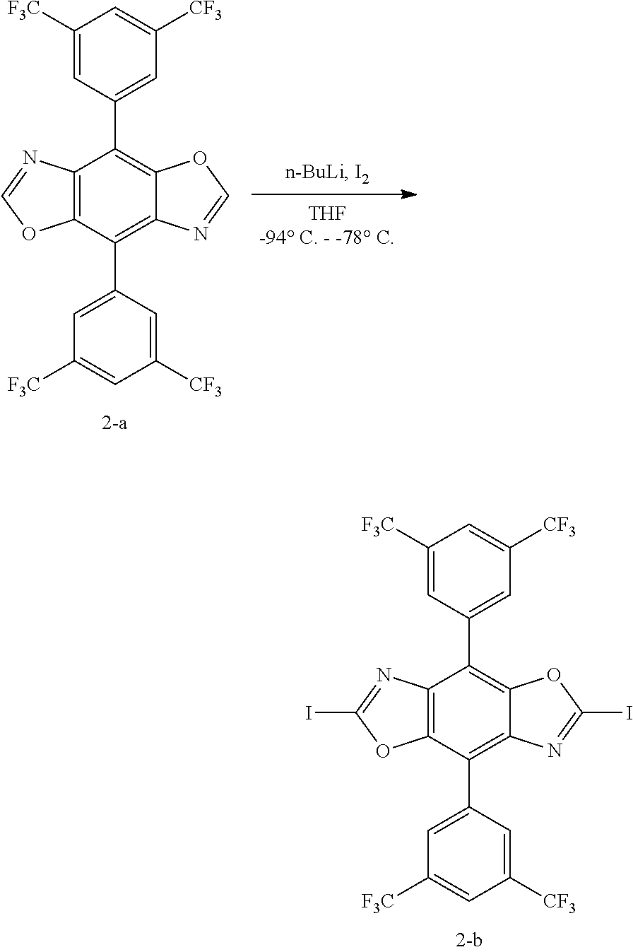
C12=C(C(C3=CC([F3C])=CC([CF3])=C3)=C3C(=C1C1=CC([CF3])=CC([F3C])=C1)OC=N3)OC=N2.C12=C(C(C3=CC([F3C])=CC([CF3])=C3)=C3C(=C1C1=CC([CF3])=CC([F3C])=C1)OC(I)=N3)OC(I)=N2
